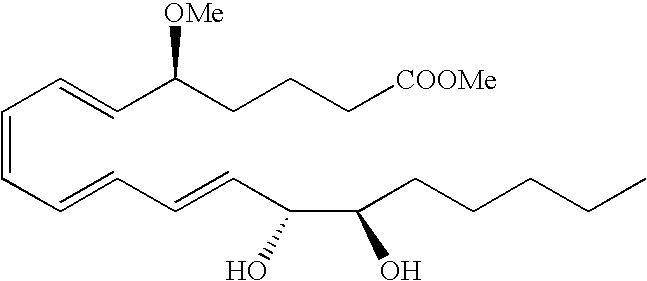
C(=CC=CC(CCC[COOMe])[OMe])C=CC=CC(C(CCCCC)O)O
